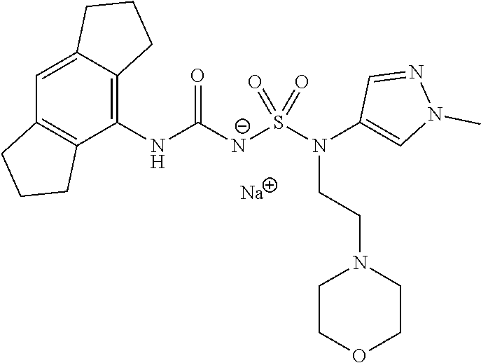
[Na].C1(NC(=O)[N-]S(N(C2=CN(C)N=C2)CCN2CCOCC2)(=O)=O)=C2C(=CC3=C1CCC3)CCC2
